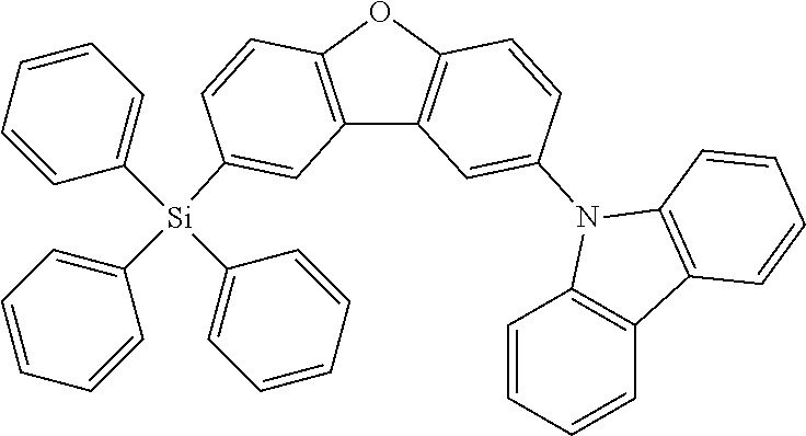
C1([Si](C2=CC=CC=C2)(C2=CC=CC=C2)C2=CC3=C(C=C2)OC2=C3C=C(N3C4=C(C5=C3C=CC=C5)C=CC=C4)C=C2)=CC=CC=C1
